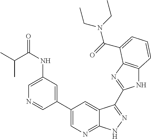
C1(C2=CN=C3C(=C2)C(C2=NC4=C(N2)C=CC=C4C(=O)N(CC)CC)=NN3)=CC(NC(=O)C(C)C)=CN=C1
